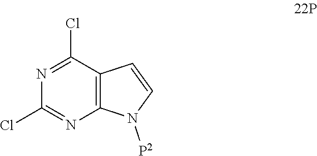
N1=C(Cl)C2=C(N=C1Cl)N([P2])C=C2
